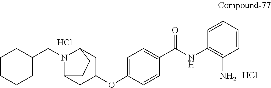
C1(OC2CC3N(CC4CCCCC4)C(C2)CC3)=CC=C(C(=O)NC2=C(N)C=CC=C2)C=C1.Cl.Cl
